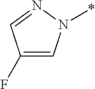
C1(F)=CN(*)N=C1
